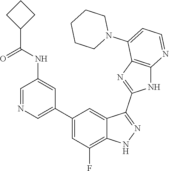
C1=NC=C(C2=CC(F)=C3C(=C2)C(C2=NC4=C(N2)N=CC=C4N2CCCCC2)=NN3)C=C1NC(=O)C1CCC1
